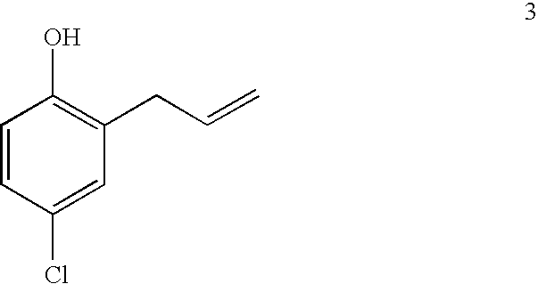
C1=CC(Cl)=CC(CC=C)=C1O
